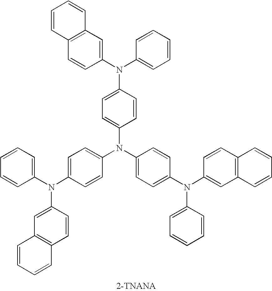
N(C1=CC=C(N(C2=CC=C(N(C3=CC4=C(C=C3)C=CC=C4)C3=CC=CC=C3)C=C2)C2=CC=C(N(C3=CC=CC=C3)C3=CC4=C(C=C3)C=CC=C4)C=C2)C=C1)(C1=CC2=C(C=C1)C=CC=C2)C1=CC=CC=C1
